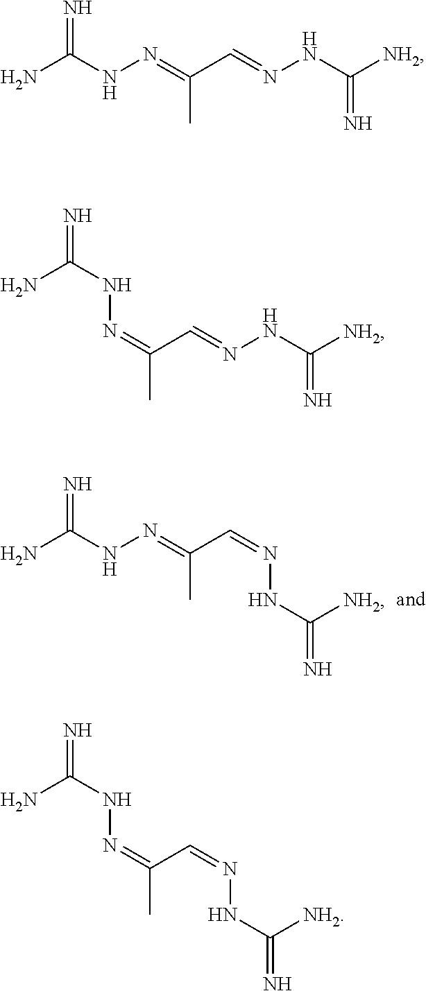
NC(NN=C(C=NNC(=N)[NH2])C)=N.NC(NN=C(C=NNC([NH2])=N)C)=N.N=C(NN=C(C)C=NNC([NH2])=N)N.N=C(NN=C(C)C=NNC(=N)[NH2])N
